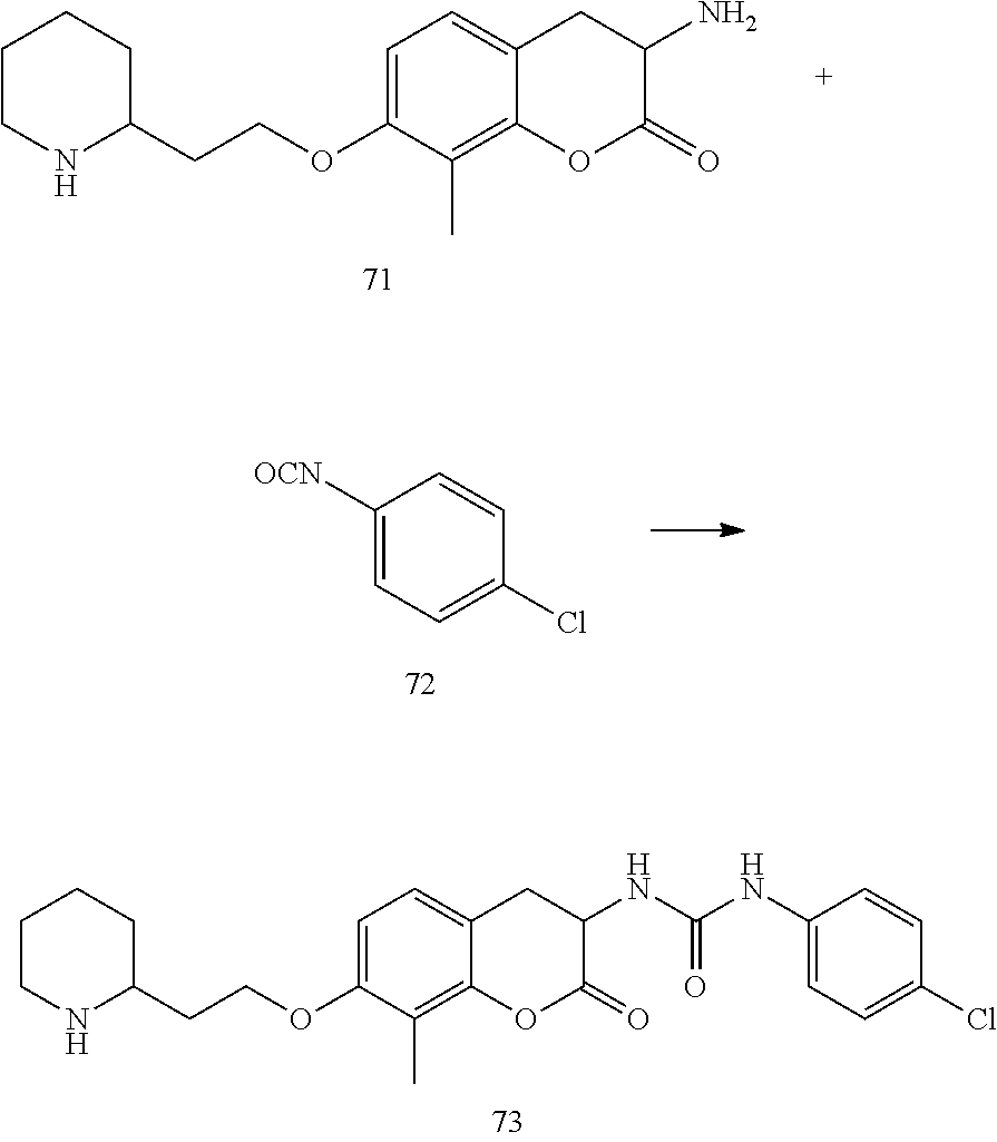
C1CNC(CCOC2=CC=C3C(=C2C)OC(=O)C(N)C3)CC1.C1([OCN])=CC=C(Cl)C=C1.C1CNC(CCOC2=CC=C3C(=C2C)OC(=O)C(NC(NC2=CC=C(Cl)C=C2)=O)C3)CC1
